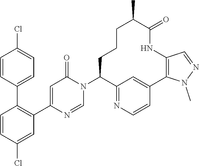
C1=CC(Cl)=CC(C2=CC(=O)N(C3C4=NC=CC(=C4)C4=C(NC(=O)C(C)CCC3)C=NN4C)C=N2)=C1C1=CC=C(Cl)C=C1
